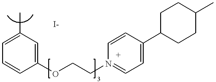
C1=C(C)C=C(OCCN2=CC=C(C3CCC(C)CC3)C=C2)C=C1
